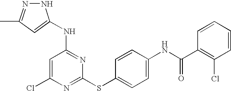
C1=C(Cl)N=C(SC2=CC=C(NC(C3=C(Cl)C=CC=C3)=O)C=C2)N=C1NC1=CC(C)=NN1
